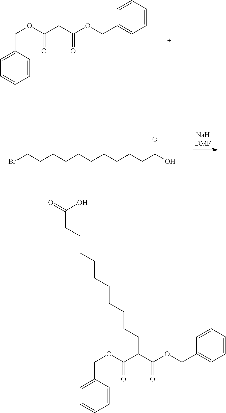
C(C(OCC1=CC=CC=C1)=O)C(OCC1=CC=CC=C1)=O.BrCCCCCCCCCCC(O)=O.OC(=O)CCCCCCCCCCC(C(OCC1=CC=CC=C1)=O)C(OCC1=CC=CC=C1)=O
